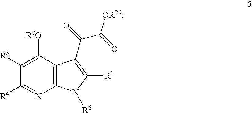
C12=C(C([R7O])=C([R3])C([R4])=N1)C(C(=O)C(=O)[OR20])=C([R1])N2[R6]
